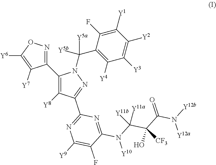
C1(C2=NOC([Y6])=C2[Y7])=C([Y8])C(C2=NC([Y9])=C(F)C(N(C([Y11b])(C(C(=O)N([Y12b])[Y12a])(O)[CF3])[Y11a])[Y10])=N2)=NN1C([Y5b])([Y5a])C1=C([Y4])C([Y3])=C([Y2])C([Y1])=C1F
